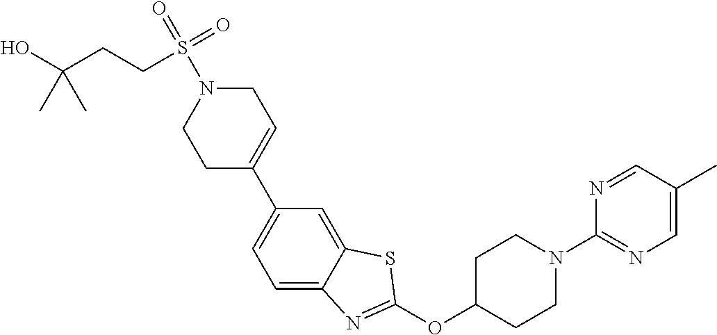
C1(C2=CCN(S(=O)(CCC(O)(C)C)=O)CC2)=CC=C2C(=C1)SC(OC1CCN(C3=NC=C(C)C=N3)CC1)=N2
